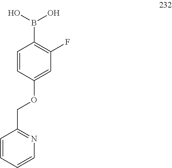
C1=CC=CN=C1COC1=CC(F)=C(B(O)O)C=C1
